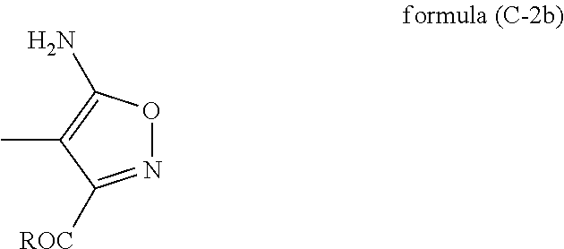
N1=C([ROC])C(C)=C(N)O1
